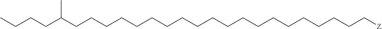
C(CCCCCCCCCCCCCCCCCCC[Z])C(CCCC)C
